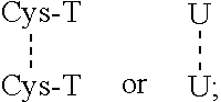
[Cys-T][Cys-T].[U][U]
